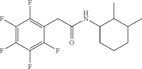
C1(CC(NC2C(C)C(C)CCC2)=O)=C(F)C(F)=C(F)C(F)=C1F
